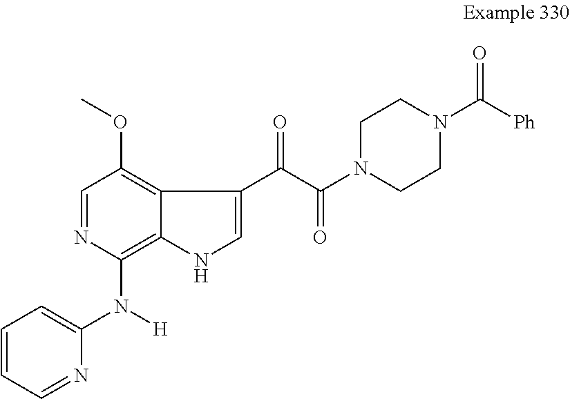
C1=NC(N([H])C2=CC=CC=N2)=C2C(=C1OC)C(C(C(N1CCN(C([Ph])=O)CC1)=O)=O)=CN2
